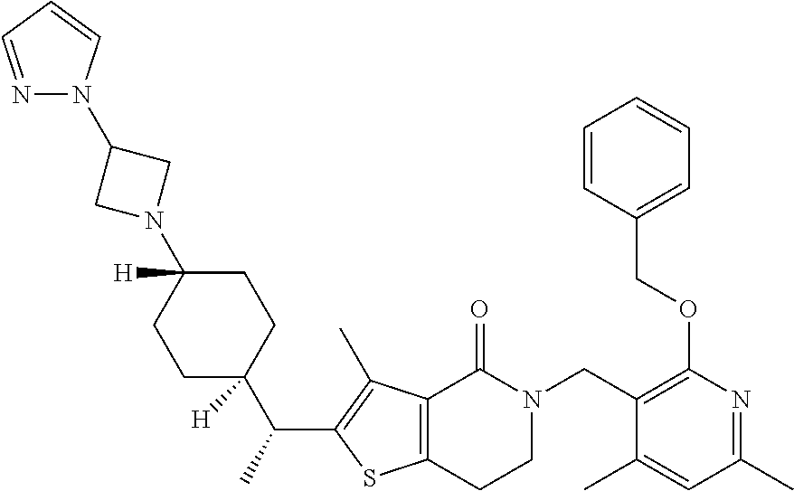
C1=CC(COC2=C(CN3C(=O)C4=C(SC(C(C5([H])CCC(N6CC(N7N=CC=C7)C6)([H])CC5)C)=C4C)CC3)C(C)=CC(C)=N2)=CC=C1
